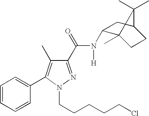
C1(C(=O)N(C2C3(C)CCC(C2)C3(C)C)[H])=NN(CCCCCCl)C(C2=CC=CC=C2)=C1C
